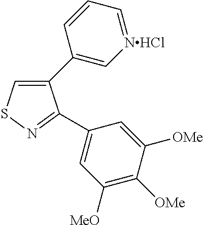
C1(C2=C[NHCl]=CC=C2)=CSN=C1C1=CC([MeO])=C([OMe])C([OMe])=C1
